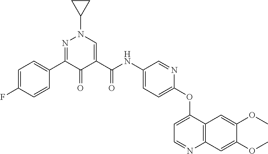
C1=C(F)C=CC(C2=NN(C3CC3)C=C(C(NC3=CC=C(OC4=CC=NC5=C4C=C(OC)C(OC)=C5)N=C3)=O)C2=O)=C1
